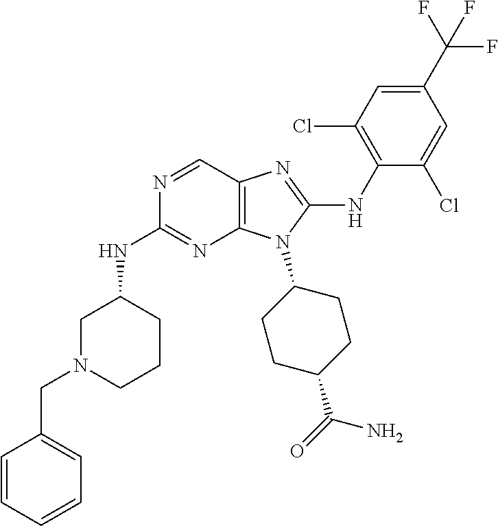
N1=CC2=C(N=C1NC1CN(CC3=CC=CC=C3)CCC1)N(C1CCC(C(=O)N)CC1)C(NC1=C(Cl)C=C(C(F)(F)F)C=C1Cl)=N2
